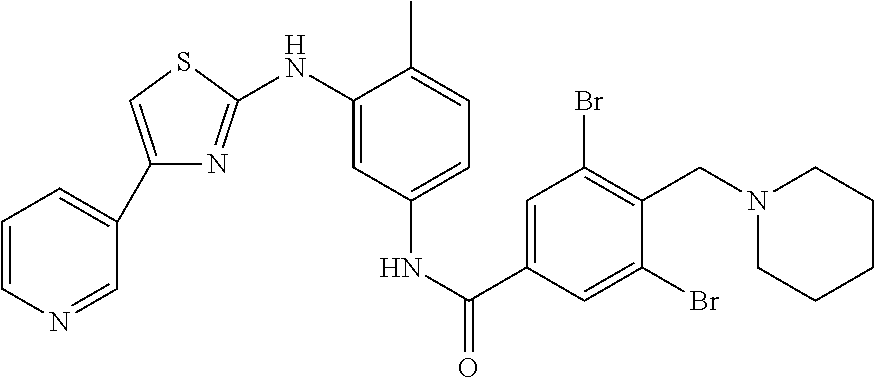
C1=CN=CC(C2=CSC(NC3=CC(NC(C4=CC(Br)=C(CN5CCCCC5)C(Br)=C4)=O)=CC=C3C)=N2)=C1
